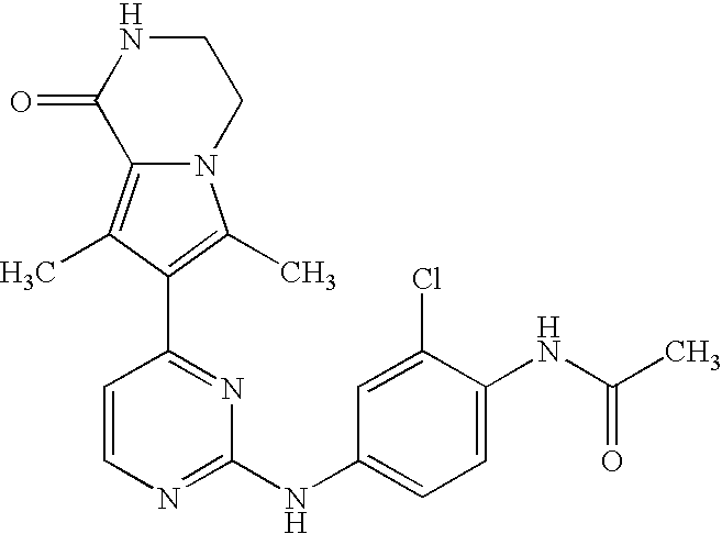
N12C(=C(C)C(C3=NC(NC4=CC=C(NC(C)=O)C(Cl)=C4)=NC=C3)=C1C)C(=O)NCC2
